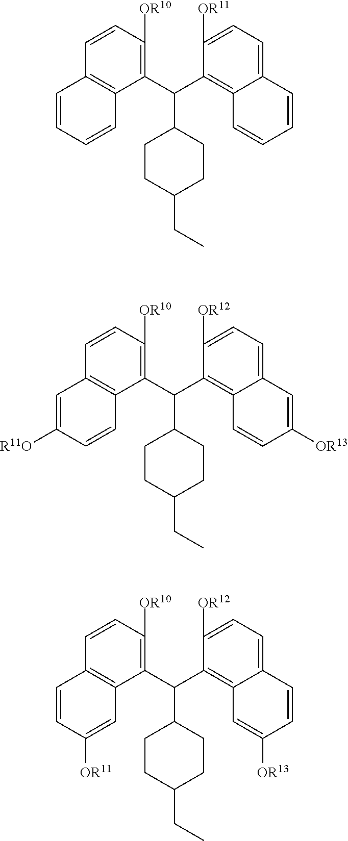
C1(C(C2=C3C(=CC=C2[OR12])C=C([OR13])C=C3)C2CCC(CC)CC2)=C([OR10])C=CC2=C1C=CC([R11O])=C2.C1(C(C2=C3C(=CC=C2[OR11])C=CC=C3)C2CCC(CC)CC2)=C([OR10])C=CC2=C1C=CC=C2.C1(C(C2=C3C(=CC=C2[OR12])C=CC([OR13])=C3)C2CCC(CC)CC2)=C([OR10])C=CC2=C1C=C([OR11])C=C2
